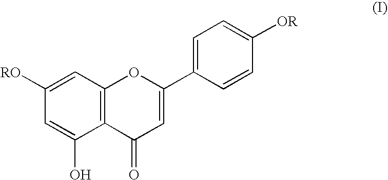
C1([RO])=CC2=C(C(O)=C1)C(=O)C=C(C1=CC=C([OR])C=C1)O2
